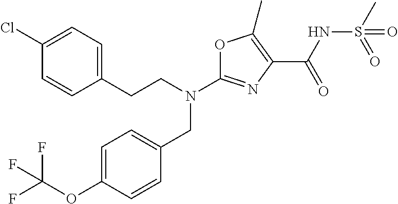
N(C1=NC(C(NS(C)(=O)=O)=O)=C(C)O1)(CC1=CC=C(OC(F)(F)F)C=C1)CCC1=CC=C(Cl)C=C1
